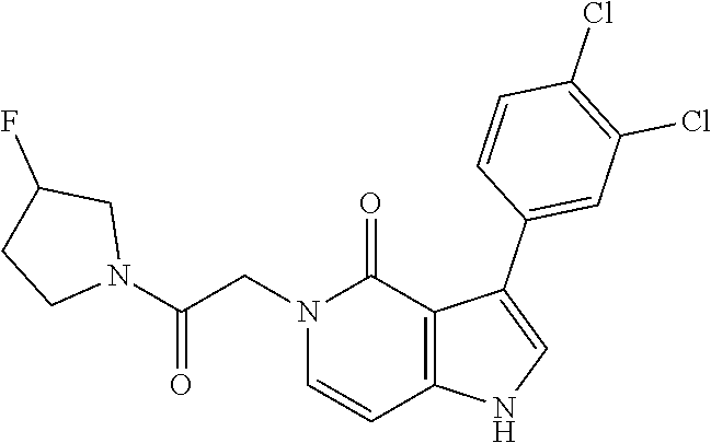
C1(Cl)=C(Cl)C=C(C2=CNC3=C2C(=O)N(CC(N2CC(F)CC2)=O)C=C3)C=C1
